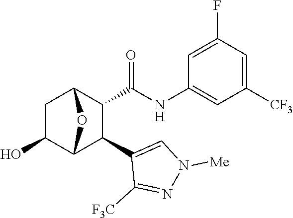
C1C(O)C2C(C3=CN([Me])N=C3[F3C])C(C(NC3=CC([CF3])=CC(F)=C3)=O)C1O2
